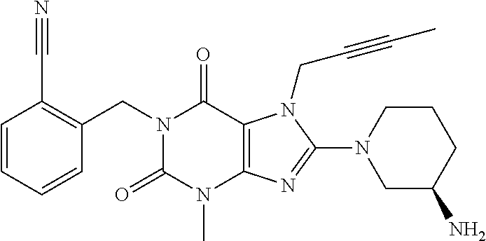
C1=CC(C#N)=C(CN2C(=O)N(C)C3=C(C2=O)N(CC#CC)C(N2CC(N)CCC2)=N3)C=C1
